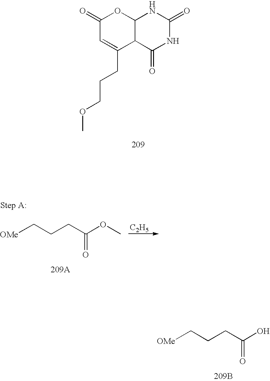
C1(=O)C=C(CCCOC)C2C(O1)NC(=O)NC2=O.[C2H5].[OMe]CCCC(OC)=O.[OMe]CCCC(O)=O.[209B]
